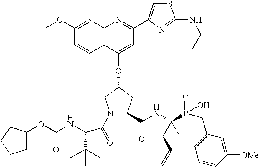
C12=C(C(OC3CN(C(=O)C(C(C)(C)C)NC(OC4CCCC4)=O)C(C(NC4(P(=O)(O)CC5=CC=CC([OMe])=C5)C(C=C)C4)=O)C3)=CC(C3=CSC(NC(C)C)=N3)=N1)C=CC(OC)=C2
